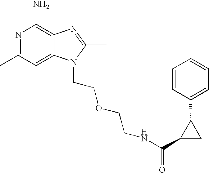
C12=C(C)C(C)=NC(N)=C1N=C(C)N2CCOCCNC(C1CC1C1=CC=CC=C1)=O
